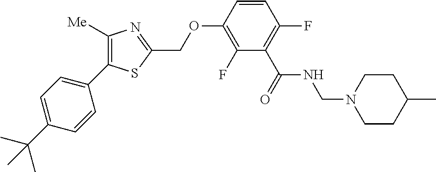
C1(C2=C([Me])N=C(COC3=C(F)C(C(=O)NCN4CCC(C)CC4)=C(F)C=C3)S2)=CC=C(C(C)(C)C)C=C1
